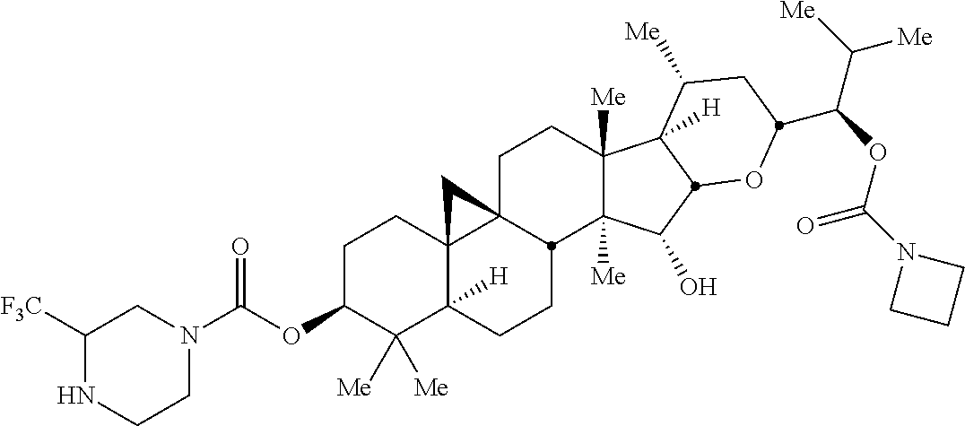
C1C23C4(C([H])(CCC2C2([Me])C([Me])(C1)C1([H])C([Me])CC(C(C([Me])[Me])OC(N5CCC5)=O)OC1C2O)C([Me])([Me])C(OC(N1CCNC([F3C])C1)=O)CC4)C3
